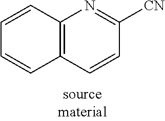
C12=C(C=CC([CN])=N1)C=CC=C2
